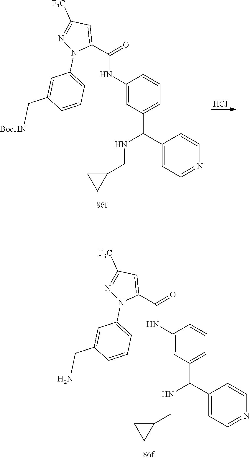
C1(NC(C2=CC([F3C])=NN2C2=CC=CC(C[BocHN])=C2)=O)=CC(C(C2=CC=NC=C2)NCC2CC2)=CC=C1.Cl.C1(NC(C2=CC([F3C])=NN2C2=CC=CC(CN)=C2)=O)=CC(C(C2=CC=NC=C2)NCC2CC2)=CC=C1
